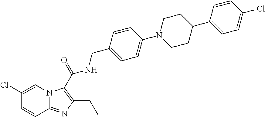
C1(Cl)=CN2C(=NC(CC)=C2C(NCC2=CC=C(N3CCC(C4=CC=C(Cl)C=C4)CC3)C=C2)=O)C=C1
